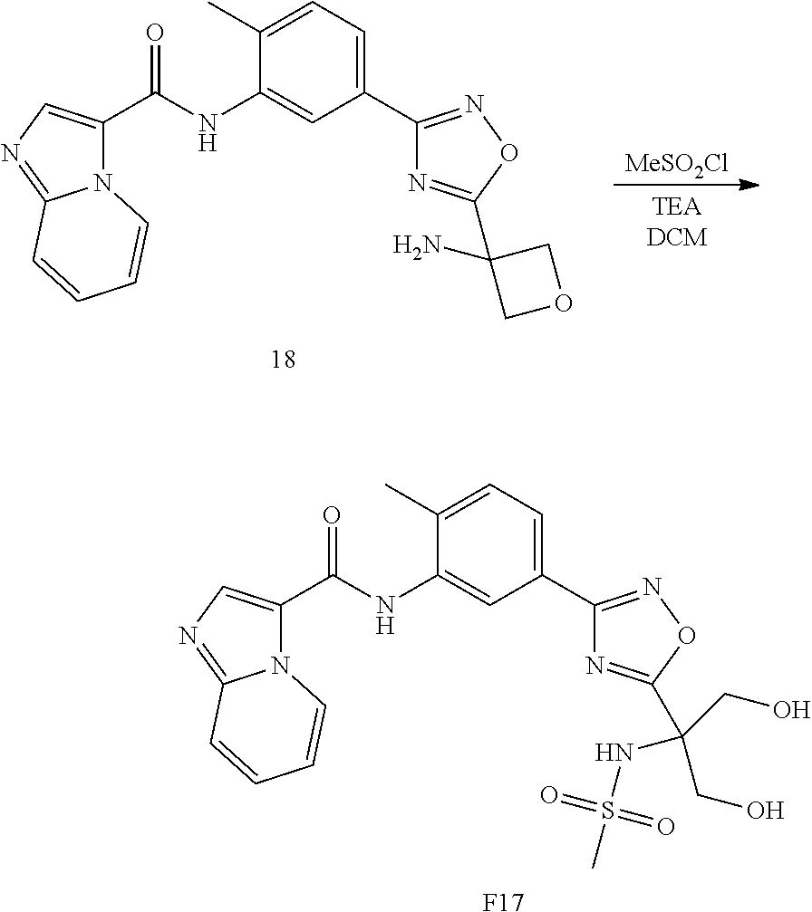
[MeSO2Cl].N1=C(C2(N)COC2)ON=C1C1=CC=C(C)C(NC(C2=CN=C3N2C=CC=C3)=O)=C1.[F17].N1=C(C(CO)(CO)NS(=O)(=O)C)ON=C1C1=CC=C(C)C(NC(C2=CN=C3N2C=CC=C3)=O)=C1
